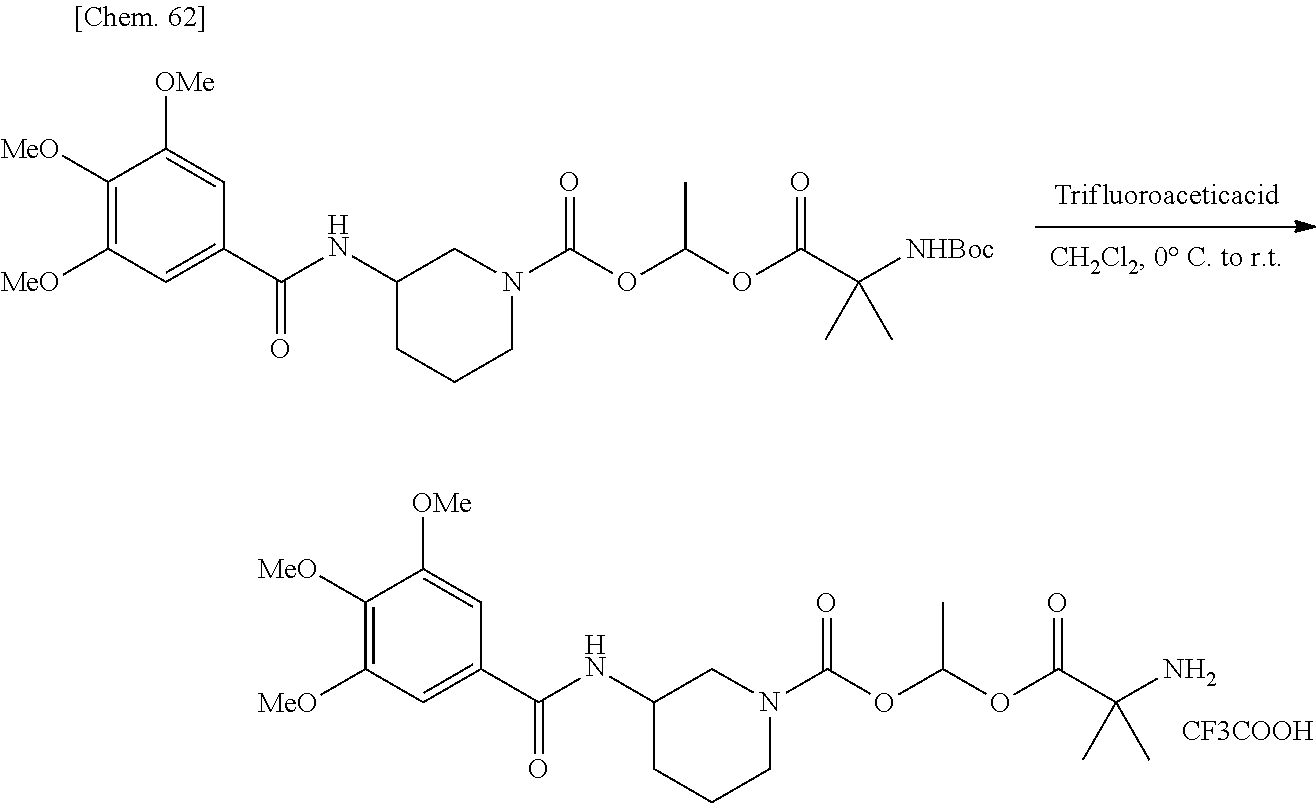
C1N(C(OC(OC(C([NHBoc])(C)C)=O)C)=O)CC(NC(C2=CC([MeO])=C([MeO])C([OMe])=C2)=O)CC1.C1N(C(OC(OC(C(N)(C)C)=O)C)=O)CC(NC(C2=CC([MeO])=C([MeO])C([OMe])=C2)=O)CC1.[CF3COOH]
